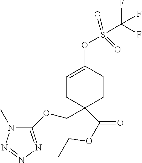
C1(OCC2(C(OCC)=O)CCC(OS(C(F)(F)F)(=O)=O)=CC2)=NN=NN1C
